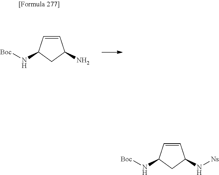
C1=CC(N[Boc])CC1N.C1=CC(N[Boc])CC1N[Ns]
